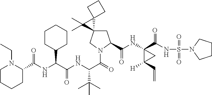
C1CC(C(NC(C2N(CC)CCCC2)=O)C(NC(C(=O)N2C(C(NC3(C(=O)NS(=O)(=O)N4CCCC4)C(C=C)([H])C3)=O)CC3(C2)C2(C3(C)C)CCC2)C(C)(C)C)=O)CCC1
